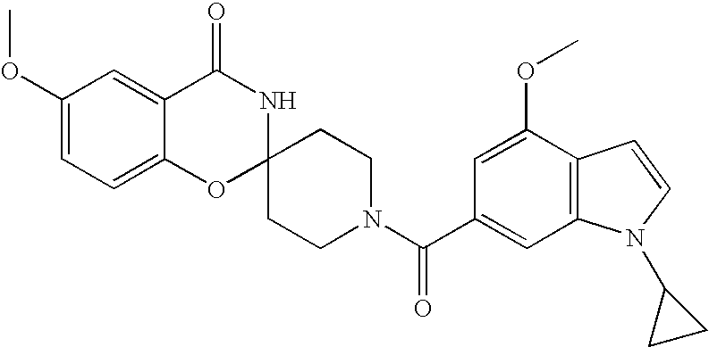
C1(OC)=CC=C2C(=C1)C(=O)NC1(O2)CCN(C(=O)C2=CC3=C(C(OC)=C2)C=CN3C2CC2)CC1
